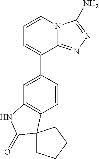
C1=CN2C(=NN=C2N)C(C2=CC3=C(C=C2)C2(C(=O)N3)CCCC2)=C1
